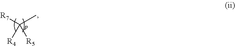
[R7]C([R5])(C)[R4]
